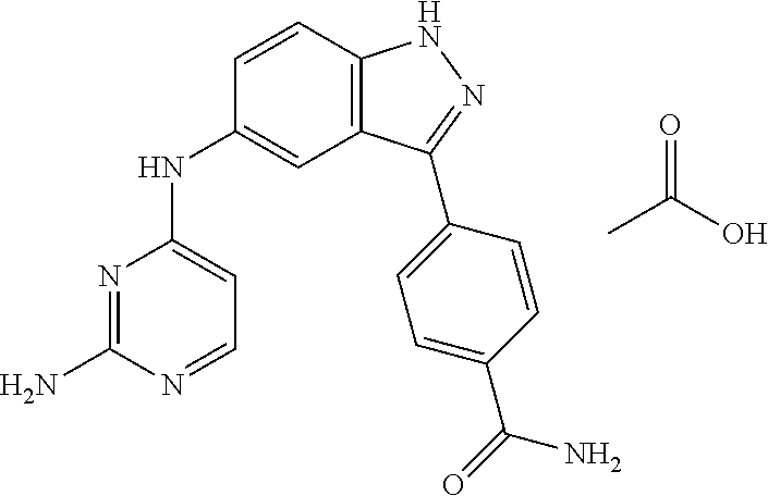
N1=C(N)N=CC=C1NC1=CC2=C(C=C1)NN=C2C1=CC=C(C(=O)N)C=C1.CC(O)=O
